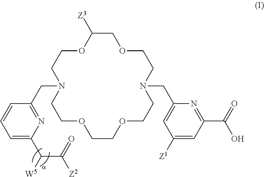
O1C([Z3])COCCN(CC2=CC([Z1])=CC(C(O)=O)=N2)CCOCCOCCN(CC2=NC(C(C([Z2])=O)[W5])=CC=C2)CC1
